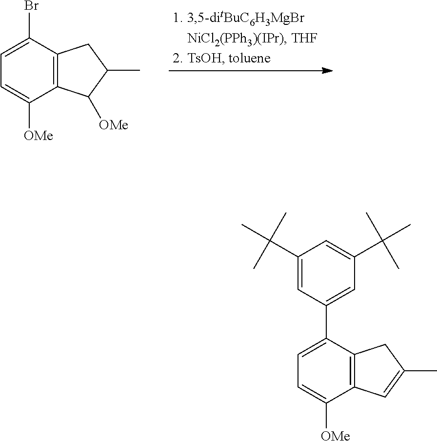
C12=C(C(Br)=CC=C1[OMe])CC(C)C2[OMe].C12=C(C(C3=CC(C(C)(C)C)=CC(C(C)(C)C)=C3)=CC=C1[OMe])CC(C)=C2
